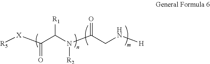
[R5][X]C(C(N(C(CN[H])=O)[R2])[R1])=O
